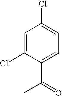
C1=C(Cl)C(C(=O)C)=CC=C1Cl
